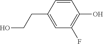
C1(CCO)=CC(F)=C(O)C=C1
